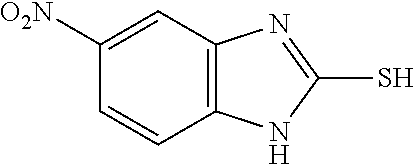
C12=C(C=C([O2N])C=C1)N=C(S)N2
